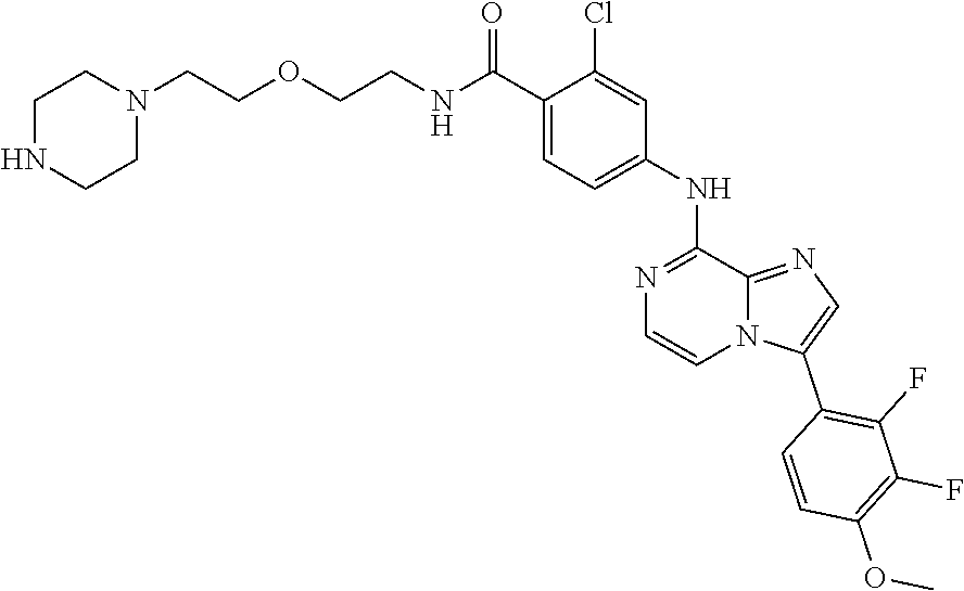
C1=C(C(NCCOCCN2CCNCC2)=O)C(Cl)=CC(NC2=NC=CN3C2=NC=C3C2=C(F)C(F)=C(OC)C=C2)=C1
